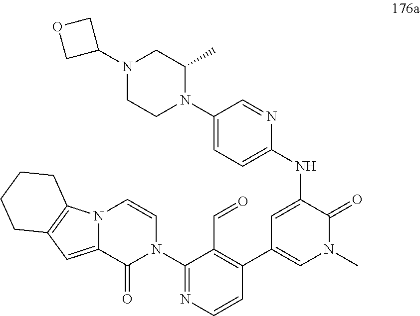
C1(N2C(=O)C3=CC4=C(N3C=C2)CCCC4)=NC=CC(C2=CN(C)C(=O)C(NC3=CC=C(N4C(C)CN(C5COC5)CC4)C=N3)=C2)=C1C=O
